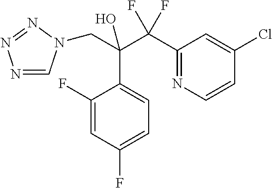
N1=CN(CC(O)(C(C2=NC=CC(Cl)=C2)(F)F)C2=CC=C(F)C=C2F)N=N1
